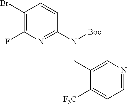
C1(Br)=C(F)N=C(N([Boc])CC2=CN=CC=C2[F3C])C=C1
